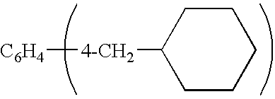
[4-CH2](C1CCCCC1)[C6H4]
